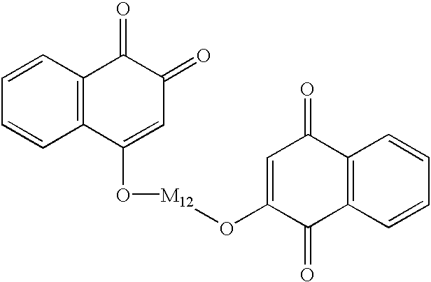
C1=CC2=C(C=C1)C(O[M12]OC1=CC(=O)C3=C(C1=O)C=CC=C3)=CC(=O)C2=O
